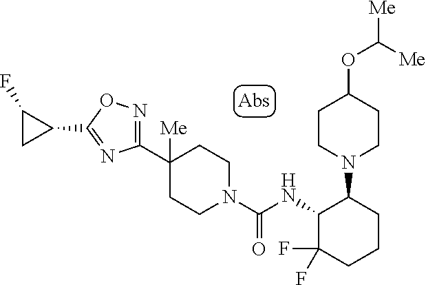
C([Me])([Me])OC1CCN(C2C(NC(N3CCC(C4=NOC(C5CC5F)=N4)([Me])CC3)=O)C(F)(F)CCC2)CC1
